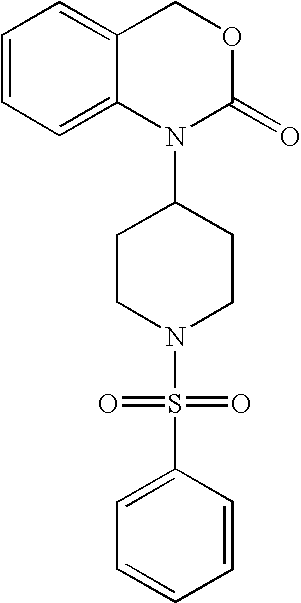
C1=CC=C2C(=C1)COC(=O)N2C1CCN(S(=O)(=O)C2=CC=CC=C2)CC1
